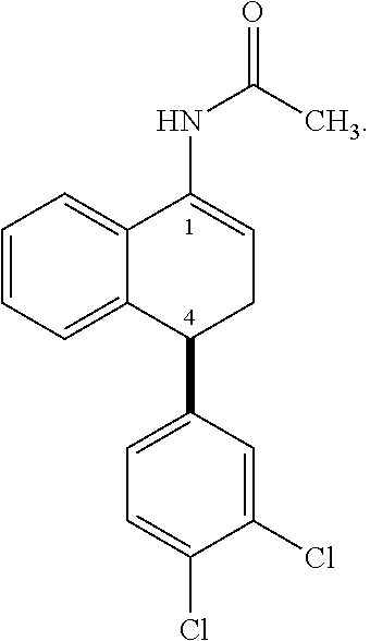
C1=CC=C2C(=C1)C(NC(=O)C)=CCC2C1=CC=C(Cl)C(Cl)=C1
